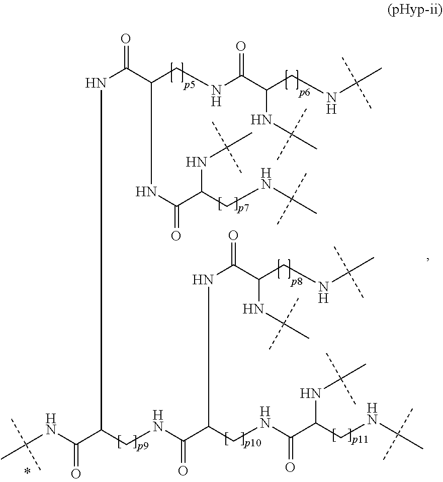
C(NC(C(CNC(C(CNC(C(CNC(C)(C)C)NC(C)(C)C)=O)NC(=O)C(CNC(C)(C)C)NC(C)(C)C)=O)NC(=O)C(CNC(C(CNC(C)(C)C)NC(C)(C)C)=O)NC(=O)C(CNC(C)(C)C)NC(C)(C)C)=O)(C)(C)C
